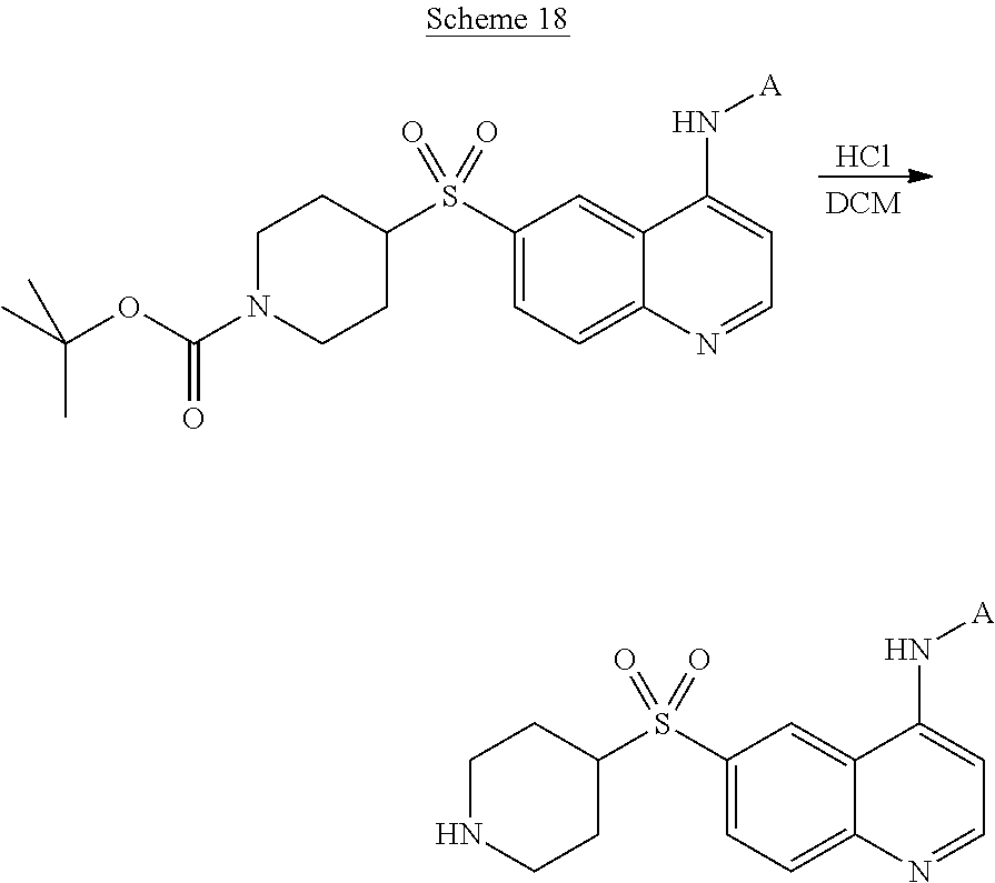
Cl.C1(S(C2=CC=C3C(=C2)C(N[A])=CC=N3)(=O)=O)CCN(C(OC(C)(C)C)=O)CC1.C1(S(C2=CC=C3C(=C2)C(N[A])=CC=N3)(=O)=O)CCNCC1
